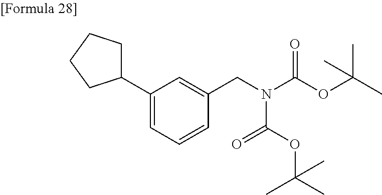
C1(C2CCCC2)=CC=CC(CN(C(OC(C)(C)C)=O)C(OC(C)(C)C)=O)=C1
